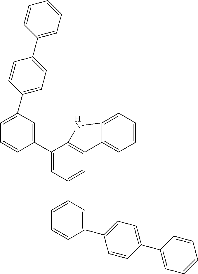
C1=C(C2=CC=C(C3=CC=CC=C3)C=C2)C=C(C2=CC(C3=CC=CC(C4=CC=C(C5=CC=CC=C5)C=C4)=C3)=CC3=C2NC2=CC=CC=C32)C=C1
